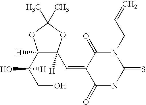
C1(C(CO)(O)[H])([H])C([H])(C=C2C(=O)NC(=S)N(CC=C)C2=O)OC(C)(C)O1
